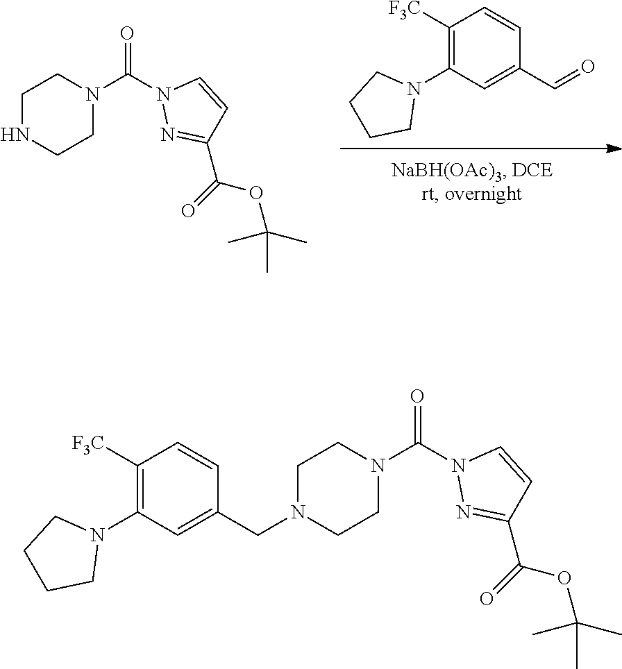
C1([F3C])=C(N2CCCC2)C=C(C=O)C=C1.N1=C(C(=O)OC(C)(C)C)C=CN1C(N1CCNCC1)=O.N1=C(C(=O)OC(C)(C)C)C=CN1C(N1CCN(CC2=CC(N3CCCC3)=C([F3C])C=C2)CC1)=O
